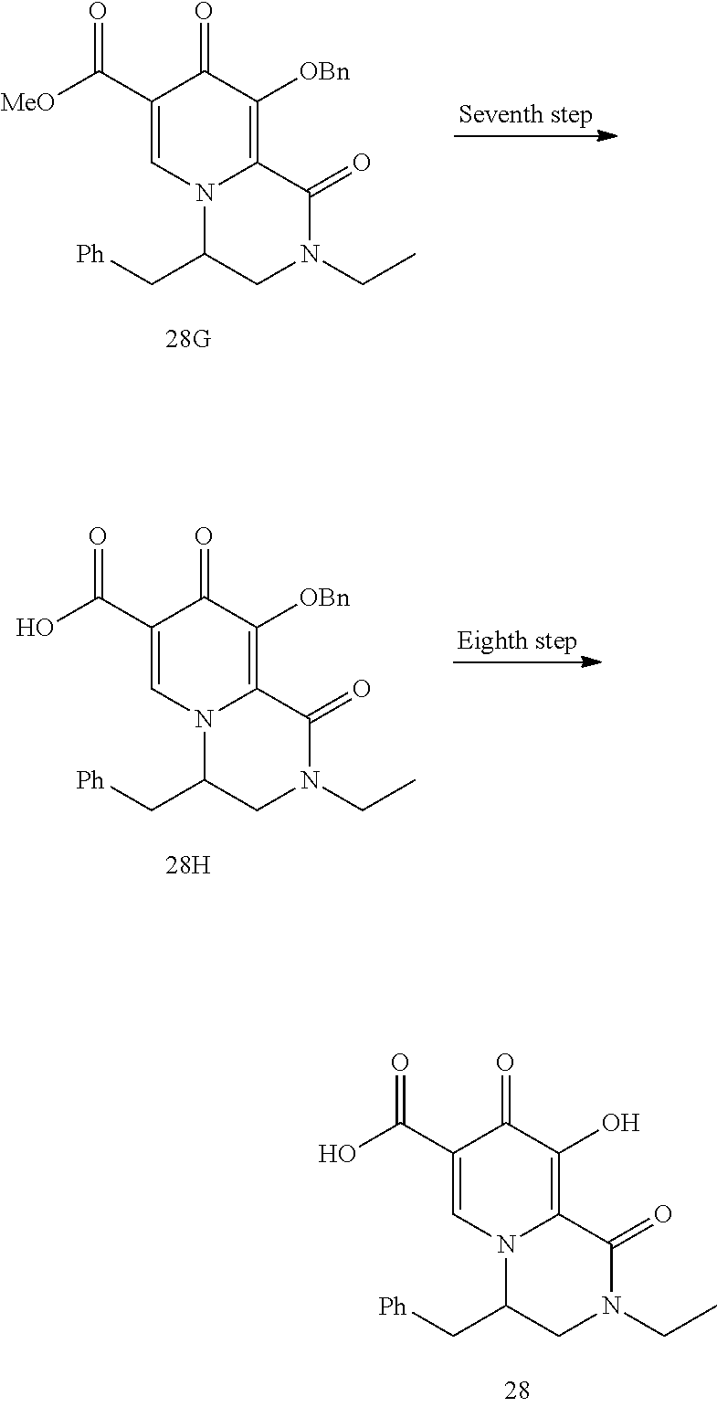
C1(C([MeO])=O)=CN2C(=C([OBn])C1=O)C(=O)N(CC)CC2C[Ph].C1(C(O)=O)=CN2C(=C([OBn])C1=O)C(=O)N(CC)CC2C[Ph].C1(C(O)=O)=CN2C(=C(O)C1=O)C(=O)N(CC)CC2C[Ph]
